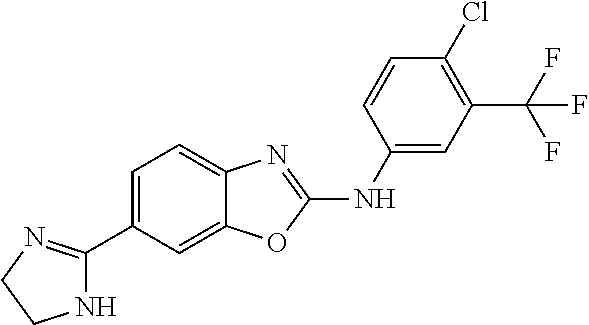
C1=C(C2=NCCN2)C=C2C(=C1)N=C(NC1=CC(C(F)(F)F)=C(Cl)C=C1)O2
